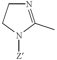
N1=C(C)N([Z])CC1
